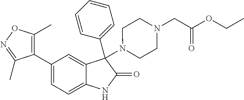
C1=C(C2=C(C)ON=C2C)C=C2C(=C1)NC(=O)C2(C1=CC=CC=C1)N1CCN(CC(OCC)=O)CC1
